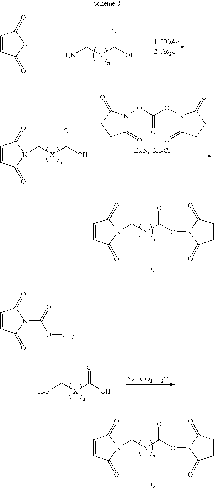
NC[X]C(O)=O.C1=CC(=O)OC1=O.C([X]C(O)=O)N1C(=O)C=CC1=O.C1(=O)N(OC(ON2C(=O)CCC2=O)=O)C(=O)CC1.C([X]C(ON1C(=O)CCC1=O)=O)N1C(=O)C=CC1=O.C1=CC(=O)N(C(=O)OC)C1=O.C([X]C(O)=O)N.C([X]C(ON1C(=O)CCC1=O)=O)N1C(=O)C=CC1=O
